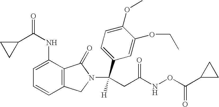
C1(C(NC2=CC=CC3=C2C(=O)N(C(CC(NOC(C2CC2)=O)=O)(C2=CC=C(OC)C(OCC)=C2)[H])C3)=O)CC1
